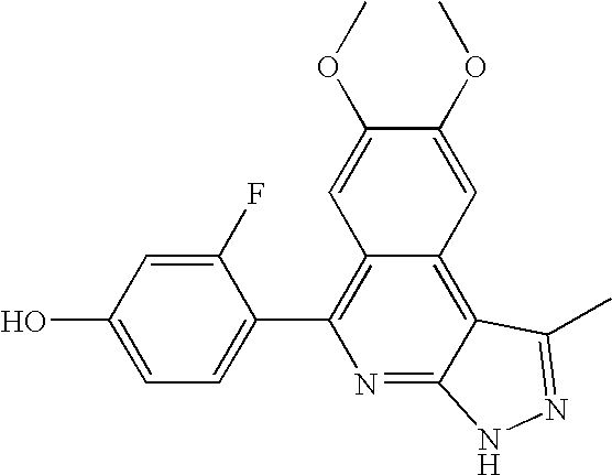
C1=C(O)C=C(F)C(C2=C3C(=C4C(=N2)NN=C4C)C=C(OC)C(OC)=C3)=C1
